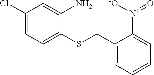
C1(Cl)=CC=C(SCC2=CC=CC=C2[N+]([-O])=O)C(N)=C1
